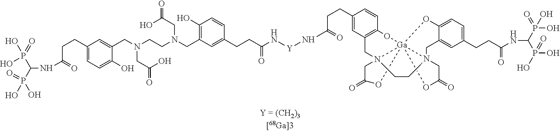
C12=C(C=C(CCC(=O)N[Y]NC(CCC3=CC(CN(CCN(CC4=CC(CCC(NC(P(O)(O)=O)P(=O)(O)O)=O)=CC=C4O)CC(=O)O)CC(=O)O)=C(O)C=C3)=O)C=C1)CN13[Ga]45(O2)(OC(=O)C1)N(CC1=CC(CCC(NC(P(=O)(O)O)P(O)(O)=O)=O)=CC=C1O4)(CC(=O)O5)CC3
